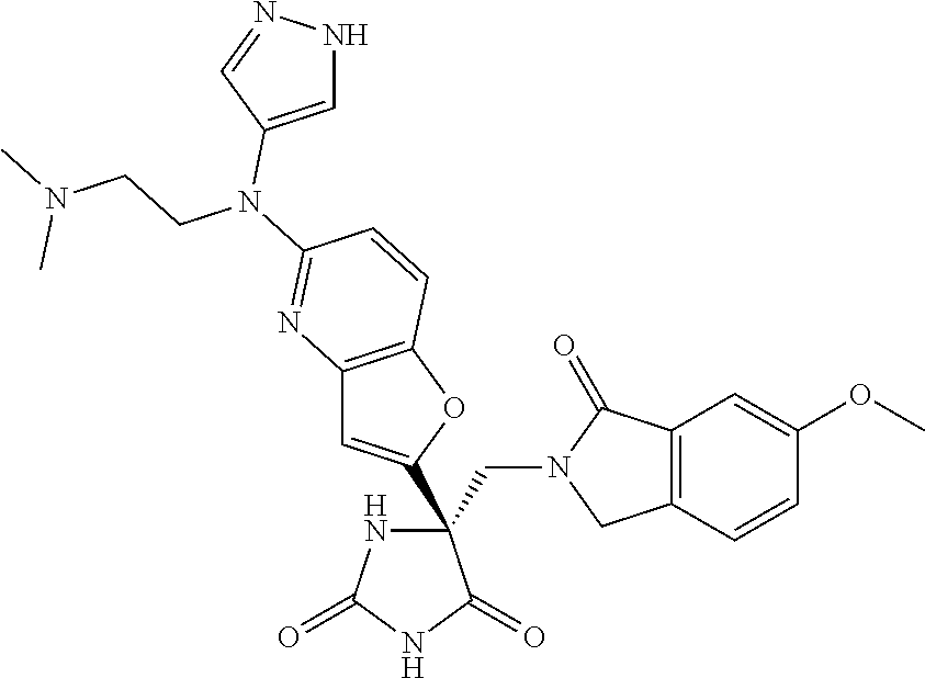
C(C1(C2=CC3=C(O2)C=CC(N(CCN(C)C)C2=CNN=C2)=N3)NC(=O)NC1=O)N1CC2=C(C1=O)C=C(OC)C=C2
